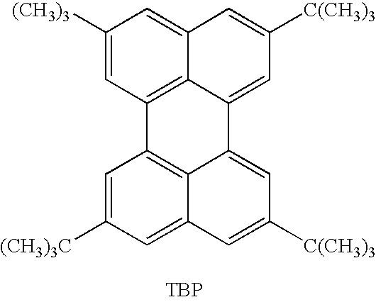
C1([(CH3)3])=CC2=C3C(=C1)C=C([C(CH3)3])C=C3C1=CC([C(CH3)3])=CC3=CC([(CH3)3C])=CC2=C13.[TBP]
